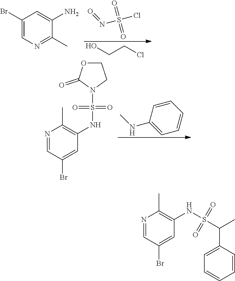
O=NS(Cl)(=O)=O.OCCCl.C1(Br)=CN=C(C)C(N)=C1.C1=CC(NC)=CC=C1.C1OC(=O)N(S(=O)(=O)NC2=C(C)N=CC(Br)=C2)C1.N1=CC(Br)=CC(NS(C(C2=CC=CC=C2)C)(=O)=O)=C1C
